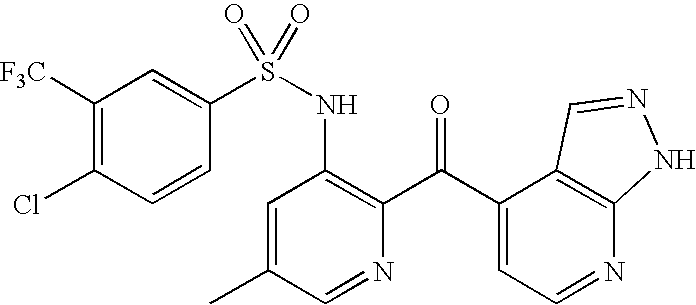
C1([F3C])=C(Cl)C=CC(S(NC2=C(C(C3=CC=NC4=C3C=NN4)=O)N=CC(C)=C2)(=O)=O)=C1
